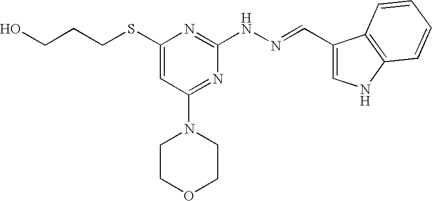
OCCCSC1=CC(N2CCOCC2)=NC(NN=CC2=CNC3=C2C=CC=C3)=N1
